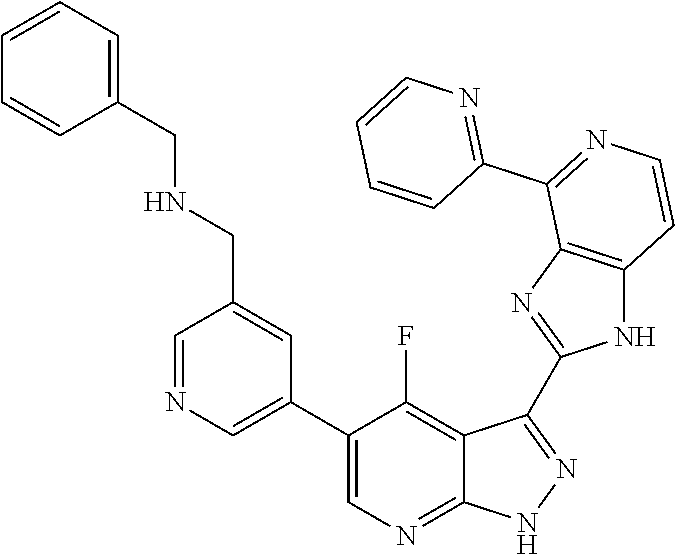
C1=NC=C(C2=CN=C3C(=C2F)C(C2=NC4=C(N2)C=CN=C4C2=NC=CC=C2)=N[N H]3)C=C1CNCC1=CC=CC=C1
